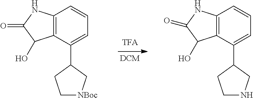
[DCM].C1[NBoc]CCC1C1=CC=CC2=C1C(O)C(=O)N2.C1NCCC1C1=CC=CC2=C1C(O)C(=O)N2
